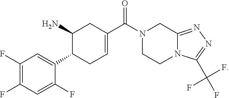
C1(F)=C(F)C=C(F)C(C2CC=C(C(N3CCN4C(=NN=C4C(F)(F)F)C3)=O)CC2N)=C1
